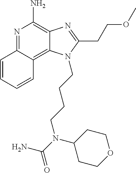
N1=C2C(=C3C(=C1N)N=C(CCOC)N3CCCCN(C(=O)N)C1CCOCC1)C=CC=C2
